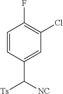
C1=CC(C([NC])[Ts])=CC(Cl)=C1F
